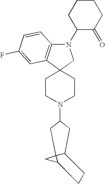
C1CN(C2CC3C4(CC4CC3)C2)CCC12CN(C1C(=O)CCCC1)C1=C2C=C(F)C=C1
